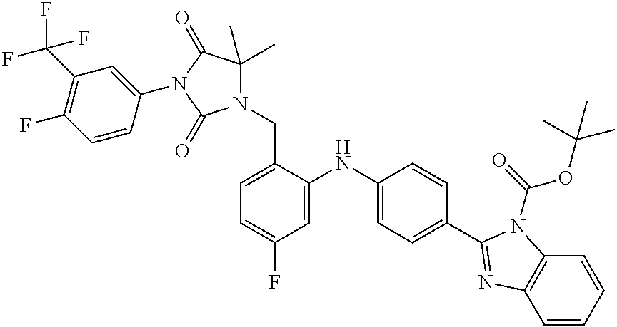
C1(N2C(=O)N(CC3=CC=C(F)C=C3NC3=CC=C(C4=NC5=C(C=CC=C5)N4C(=O)OC(C)(C)C)C=C3)C(C)(C)C2=O)=CC(C(F)(F)F)=C(F)C=C1
